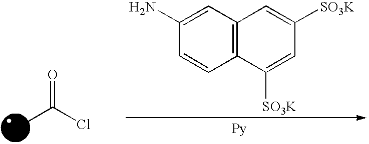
O=C(Cl)C.C12=C(C=C(N)C=C1)C=C([SO3K])C=C2[SO3K]
